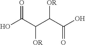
OC(C(C(C(O)=O)[OR])[OR])=O
